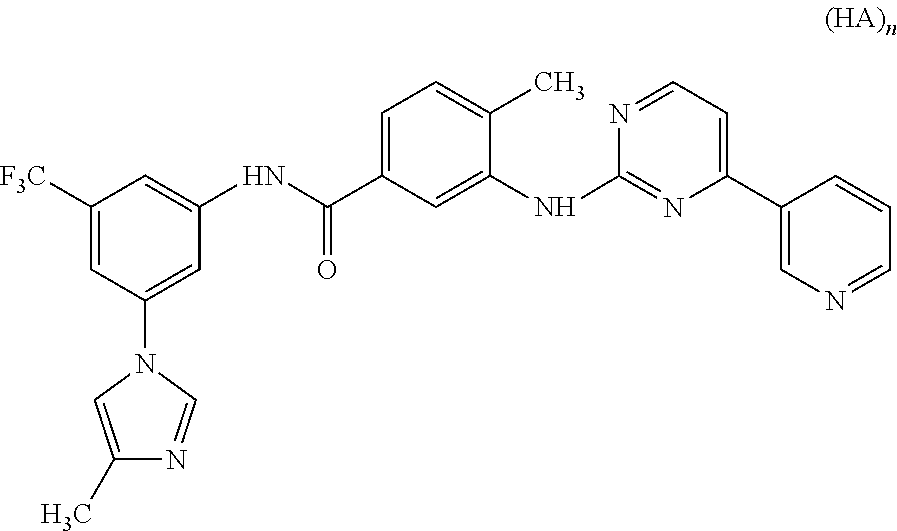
C1([F3C])=CC(N2C=C(C)N=C2)=CC(NC(=O)C2=CC=C(C)C(NC3=NC(C4=CN=CC=C4)=CC=N3)=C2)=C1
